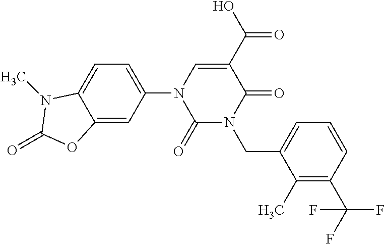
C1(=O)N(CC2=CC=CC(C(F)(F)F)=C2C)C(=O)C(C(=O)O)=CN1C1=CC=C2C(=C1)OC(=O)N2C
